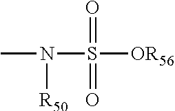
CN([R50])S(=O)(=O)[OR56]
